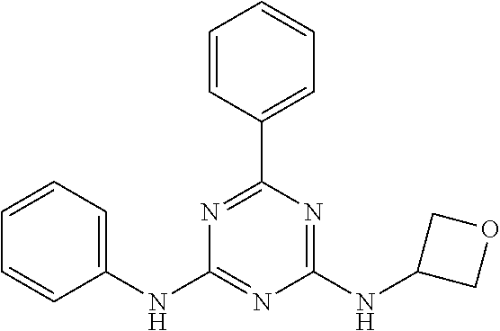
C1=CC=CC(NC2=NC(NC3COC3)=NC(C3=CC=CC=C3)=N2)=C1
